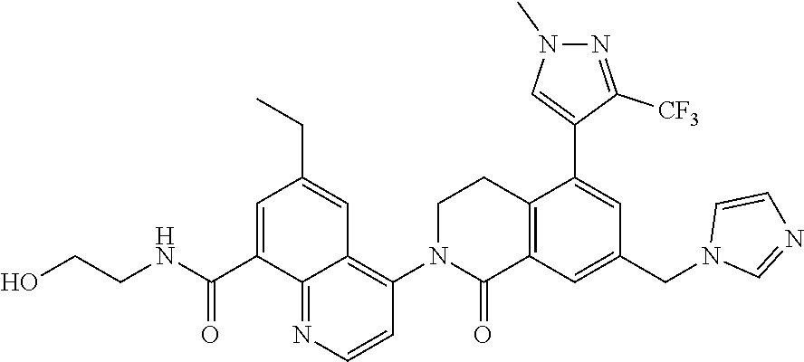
O=C(NCCO)C1=CC(CC)=CC2=C(N3C(=O)C4=C(CC3)C(C3=CN(C)N=C3[CF3])=CC(CN3C=NC=C3)=C4)C=CN=C12
